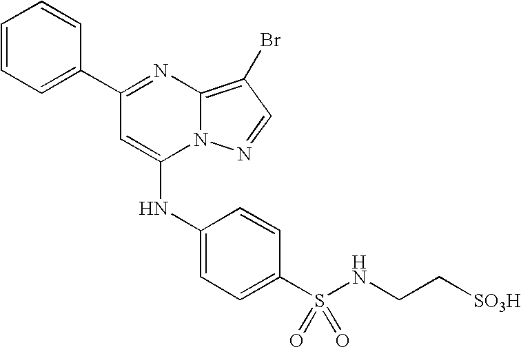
C1=C(C2=NC3=C(Br)C=NN3C(NC3=CC=C(S(NCC[SO3H])(=O)=O)C=C3)=C2)C=CC=C1
